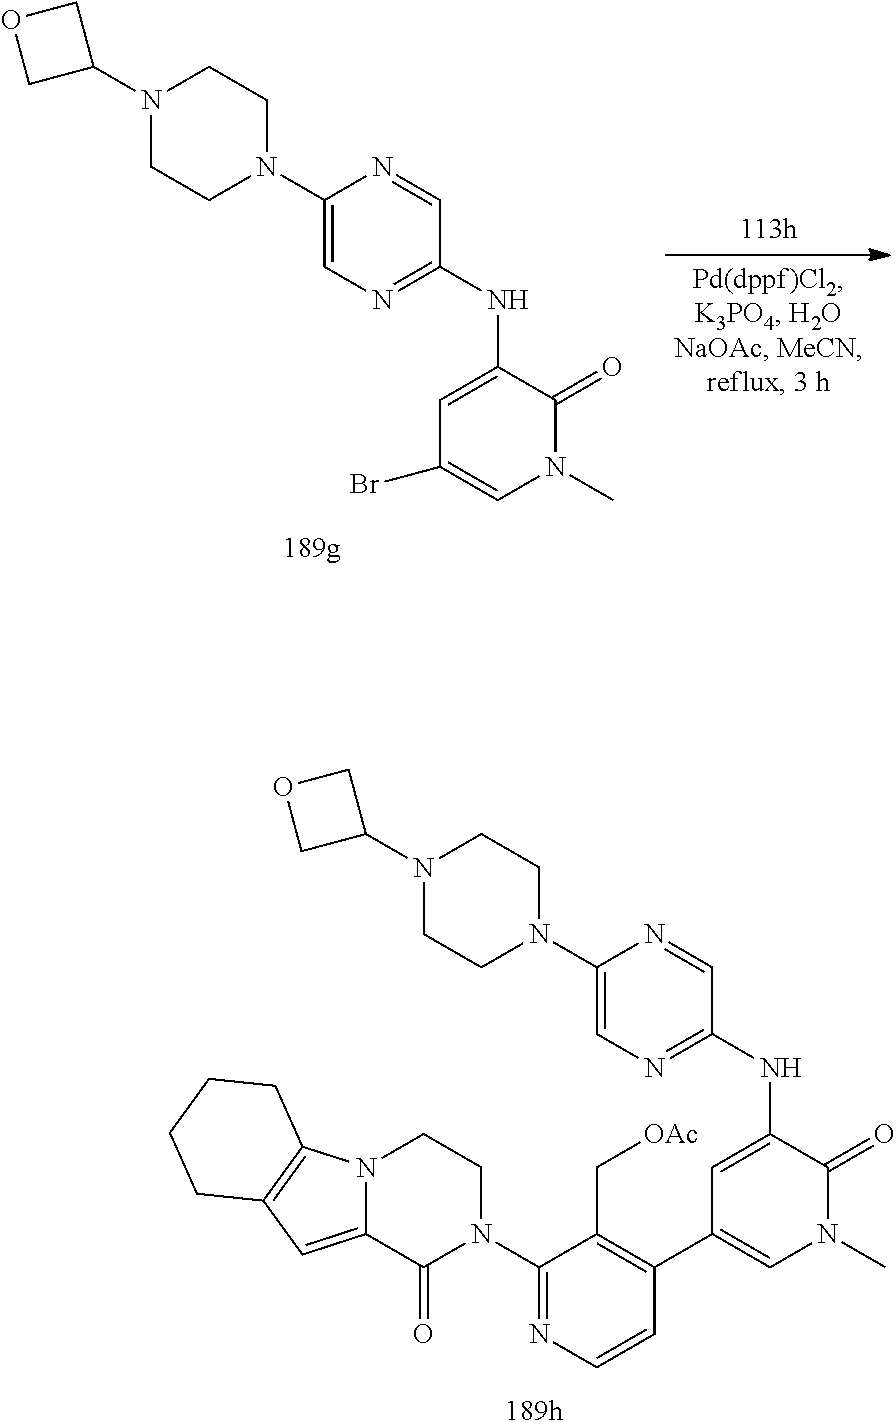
C1=C(NC2=NC=C(N3CCN(C4COC4)CC3)N=C2)C(=O)N(C)C=C1C1=C(C[OAc])C(N2CCN3C(=CC4=C3CCCC4)C2=O)=NC=C1.C1=C(NC2=NC=C(N3CCN(C4COC4)CC3)N=C2)C(=O)N(C)C=C1Br
